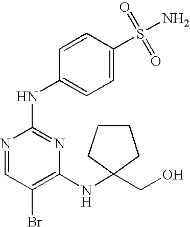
N1=CC(Br)=C(NC2(CO)CCCC2)N=C1NC1=CC=C(S(=O)(=O)N)C=C1
